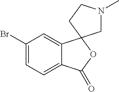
C1(Br)=CC=C2C(=C1)C1(OC2=O)CN(C)CC1
